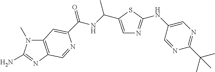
C(NC(=O)C1=CC2=C(N=C(N)N2C)C=N1)(C)C1=CN=C(NC2=CN=C(C(C)(C)C)N=C2)S1
